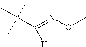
C(C(=NOC)[H])(C)(C)C
